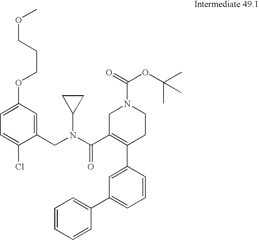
C1=CC=CC(C2=CC=CC(C3=C(C(N(CC4=CC(OCCCOC)=CC=C4Cl)C4CC4)=O)CN(C(OC(C)(C)C)=O)CC3)=C2)=C1
